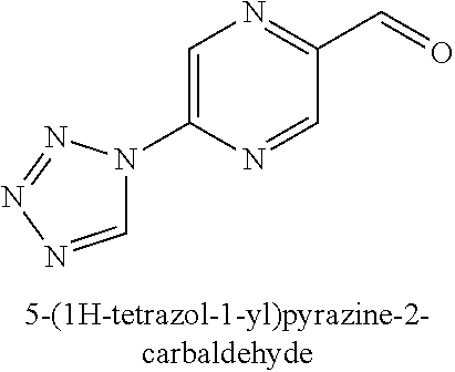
C1=C(N2C=NN=N2)N=CC(C=O)=N1
